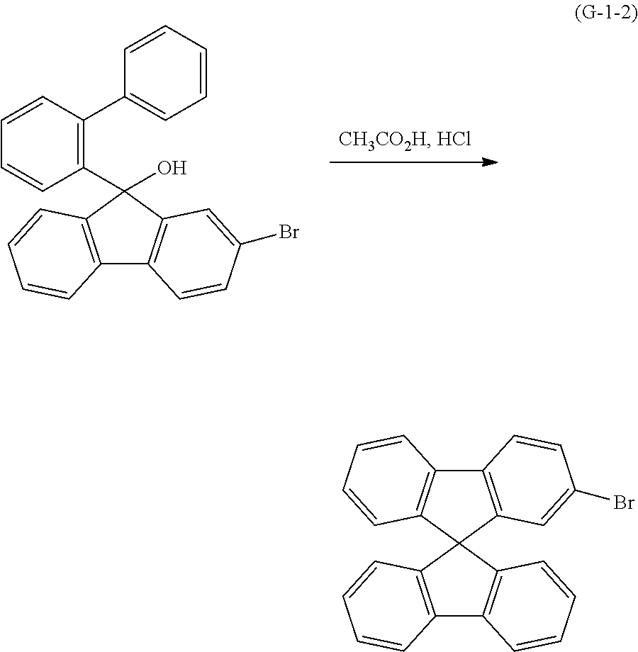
C12=C(C(O)(C3=C(C4=CC=CC=C4)C=CC=C3)C3=C1C=CC(Br)=C3)C=CC=C2.C12=C(C=CC=C1)C1(C3=C2C=CC=C3)C2=C(C3=C1C=CC=C3)C=CC(Br)=C2
